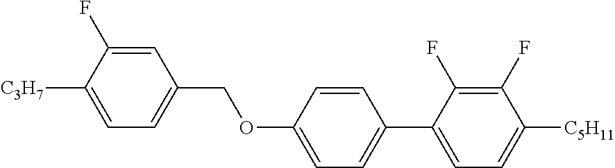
C1=C(F)C([C3H7])=CC=C1COC1=CC=C(C2=CC=C([C5H11])C(F)=C2F)C=C1
